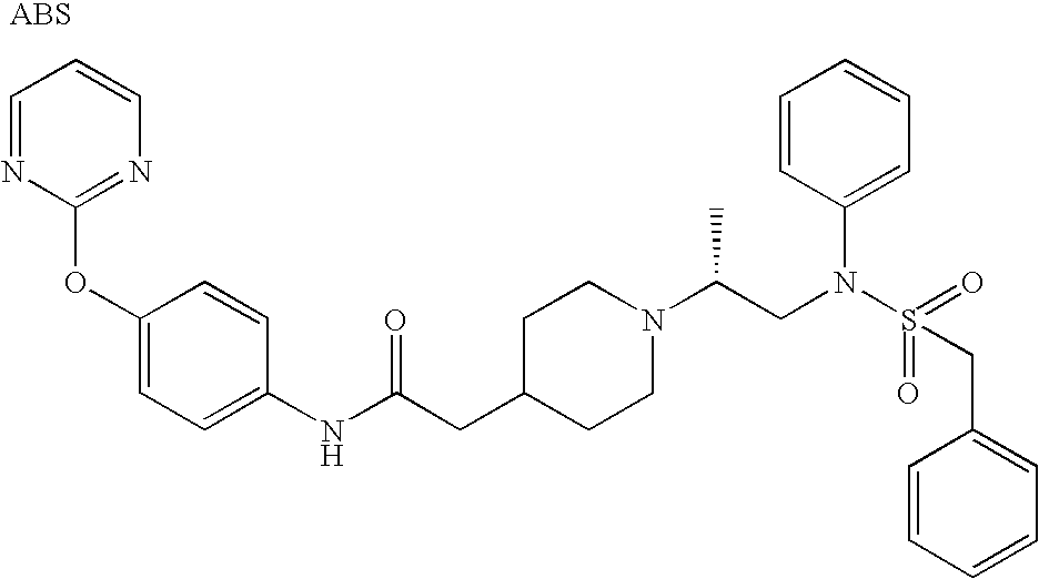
C1=NC(OC2=CC=C(NC(CC3CCN(C(CN(S(=O)(=O)CC4=CC=CC=C4)C4=CC=CC=C4)C)CC3)=O)C=C2)=NC=C1
